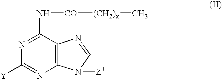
N1=C(N[CO][(CH2)x]C)C2=C(N=C1[Y])N([Z+])C=N2
